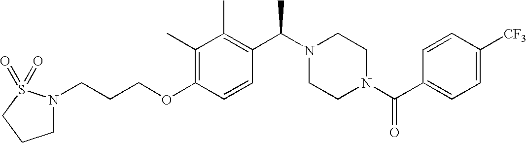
C(OC1=C(C)C(C)=C(C(N2CCN(C(C3=CC=C([CF3])C=C3)=O)CC2)C)C=C1)CCN1CCCS1(=O)=O
